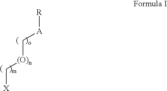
[R][A]C[(O)n]C[X]
